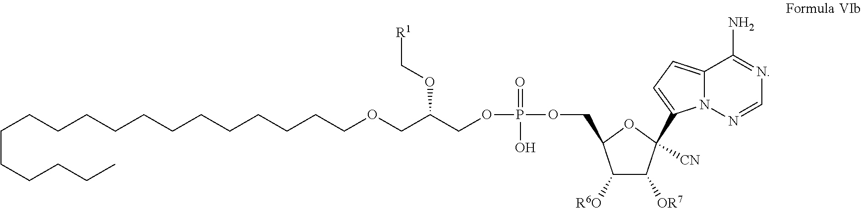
C(CCCCC)CCCCCCCCCCCCOCC(COP(=O)(O)OCC1C([R6O])C([OR7])C(C2=CC=C3N2N=CN=C3N)([CN])O1)OC[R1]
